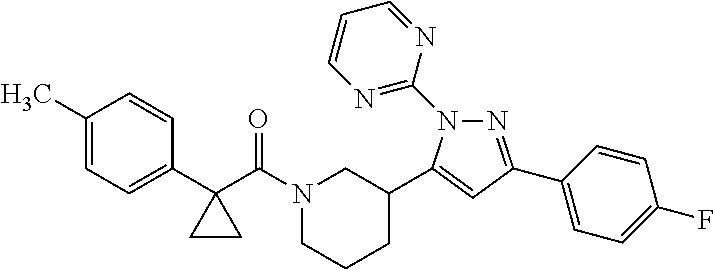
C1(C)=CC=C(C2(C(N3CCCC(C4=CC(C5=CC=C(F)C=C5)=NN4C4=NC=CC=N4)C3)=O)CC2)C=C1
